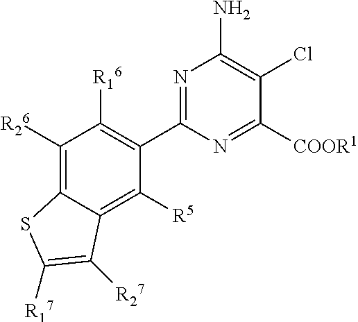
C1([R26])=C2C(=C([R5])C(C3=NC(N)=C(Cl)C([COOR1])=N3)=C1[R16])C([R27])=C([R17])S2
